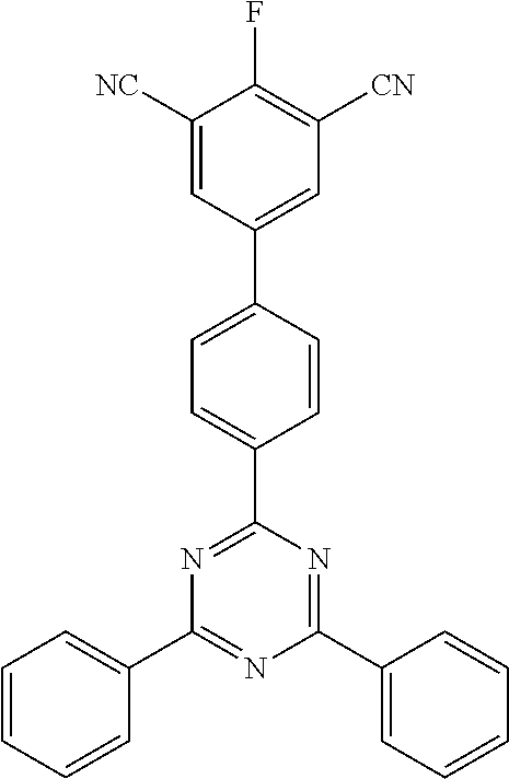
C1([NC])=CC(C2=CC=C(C3=NC(C4=CC=CC=C4)=NC(C4=CC=CC=C4)=N3)C=C2)=CC([CN])=C1F
